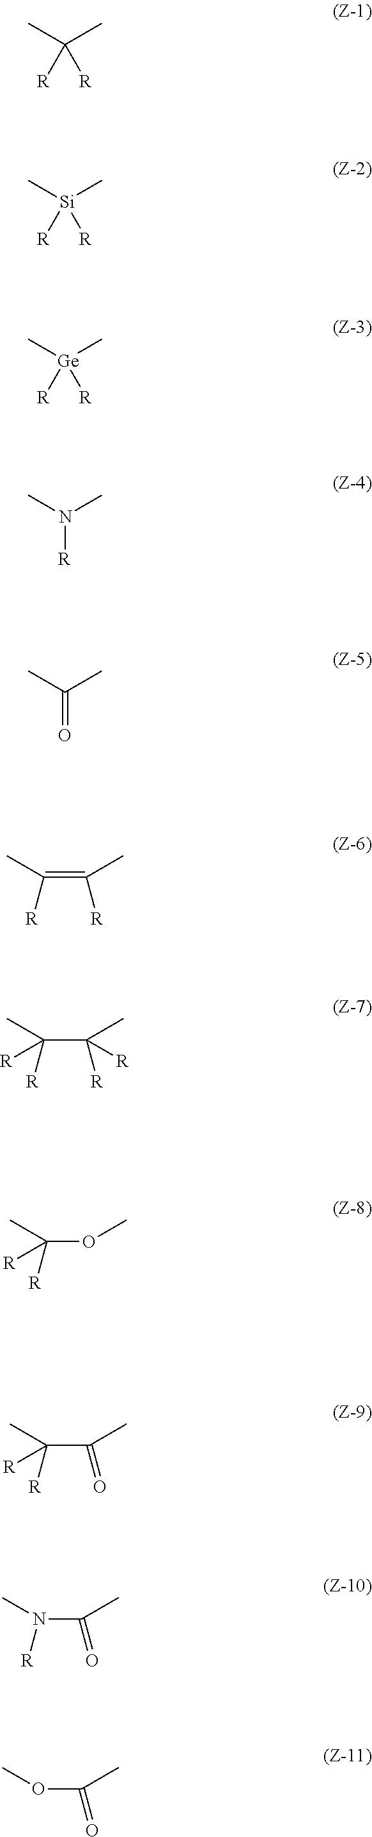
CC(C)([R])[R].C[Si](C)([R])[R].C[Ge](C)([R])[R].CN(C)[R].CC(C)=O.C(=C(C)[R])(C)[R].C(C(C)([R])[R])(C)([R])[R].C([R])(OC)(C)[R].C([R])(C(=O)C)(C)[R].N([R])(C(=O)C)C.O(C(=O)C)C
